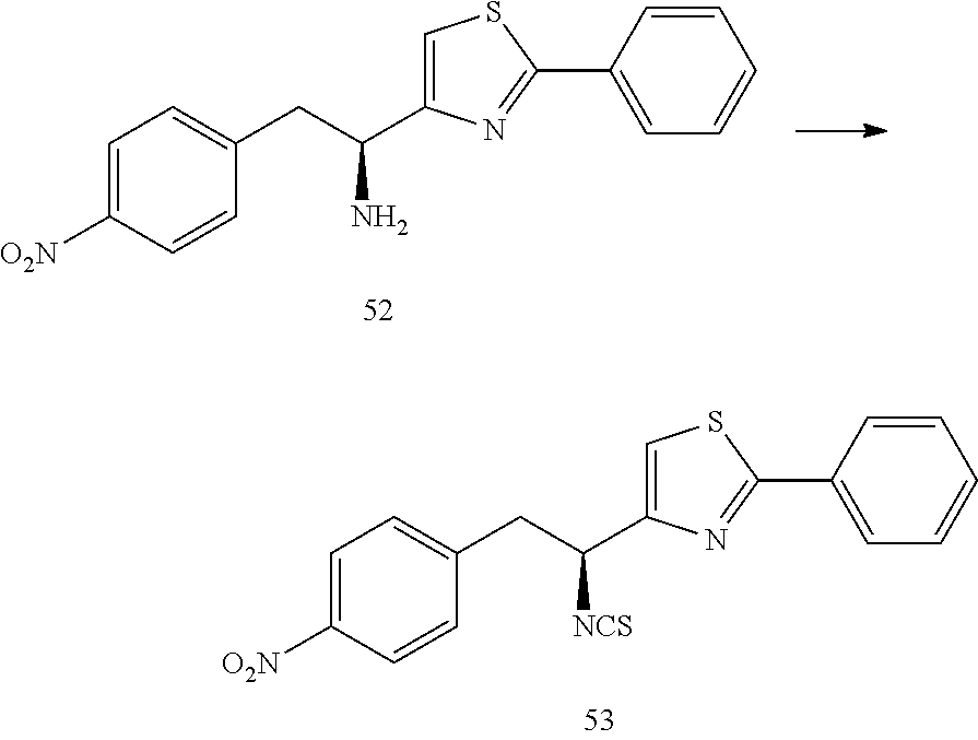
C1=C([O2N])C=CC(CC(N)C2=CSC(C3=CC=CC=C3)=N2)=C1.C1=C([O2N])C=CC(CC([NCS])C2=CSC(C3=CC=CC=C3)=N2)=C1
